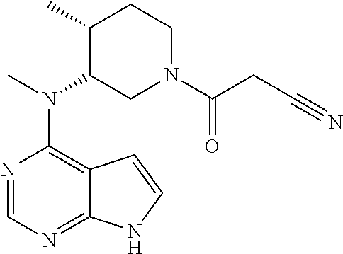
C1=NC(N(C)C2C(C)CCN(C(CC#N)=O)C2)=C2C(=N1)NC=C2
